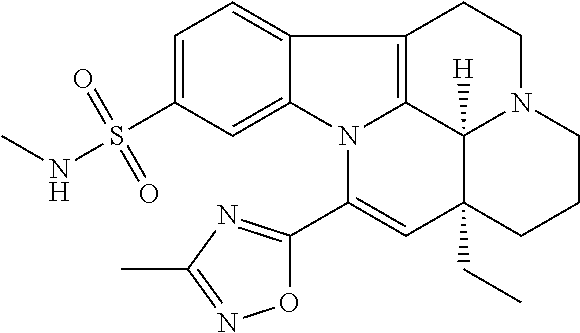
C1=C(S(NC)(=O)=O)C=C2C(=C1)C1=C3N2C(C2=NC(C)=NO2)=CC2(CC)C3([H])N(CC1)CCC2
